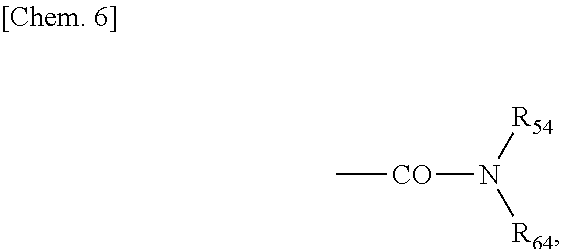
C[CO]N([R64])[R54]
